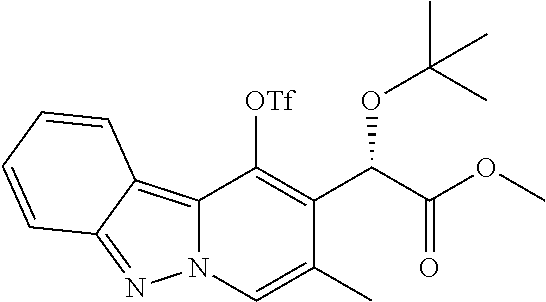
C12=C3C(=NN1C=C(C)C(C(C(OC)=O)OC(C)(C)C)=C2[OTf])C=CC=C3
